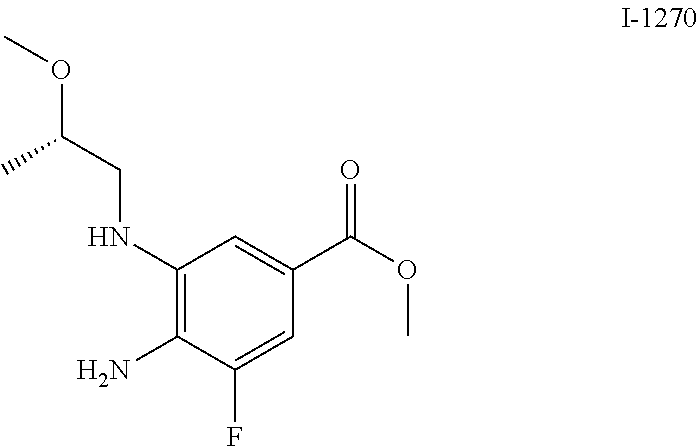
O(C)C(C1=CC(NCC(OC)C)=C(N)C(F)=C1)=O
